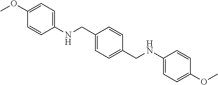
C1=CC(NCC2=CC=C(CNC3=CC=C(OC)C=C3)C=C2)=CC=C1OC
